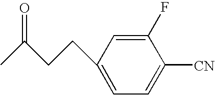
C1=C(F)C([CN])=CC=C1CCC(C)=O
